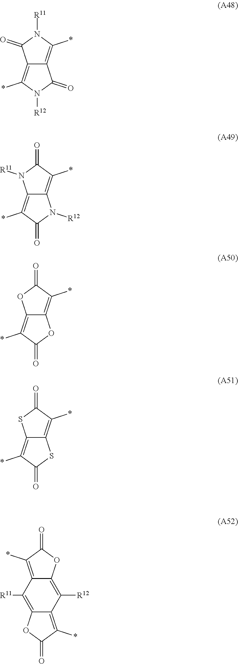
C12=C(*)N([R11])C(=O)C1=C(*)N([R12])C2=O.C12=C(*)C(=O)N([R11])C1=C(*)C(=O)N2[R12].C12=C(*)C(=O)OC1=C(*)C(=O)O2.C12=C(*)C(=O)SC1=C(*)C(=O)S2.C12=C(*)C(=O)OC1=C([R12])C1=C(*)C(=O)OC1=C2[R11]
